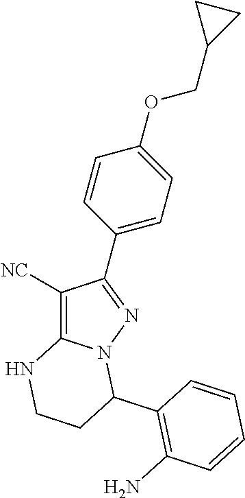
C1([NC])=C2N(N=C1C1=CC=C(OCC3CC3)C=C1)C(C1=C(N)C=CC=C1)CCN2
